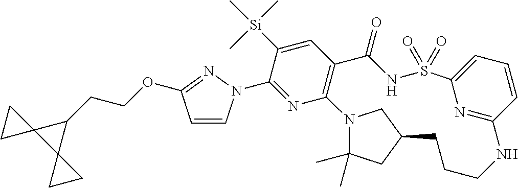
C1([Si](C)(C)C)=CC2=C(N=C1N1C=CC(OCCC3C4(C35CC5)CC4)=N1)N1CC(CCCNC3=NC(=CC=C3)S(=O)(=O)NC2=O)CC1(C)C
